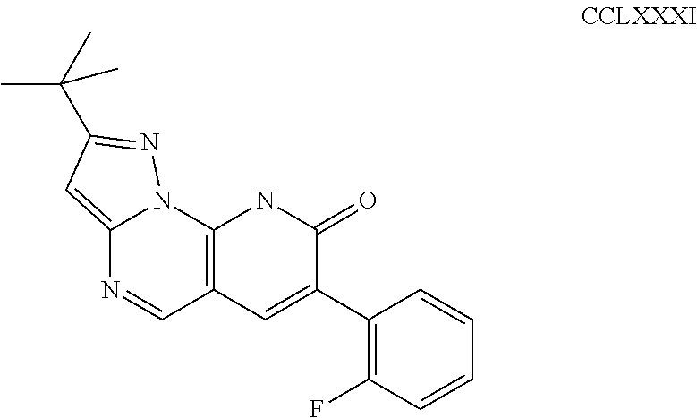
C12=CC(C(C)(C)C)=NN1C1=C(C=N2)C=C(C2=C(F)C=CC=C2)C(=O)N1
